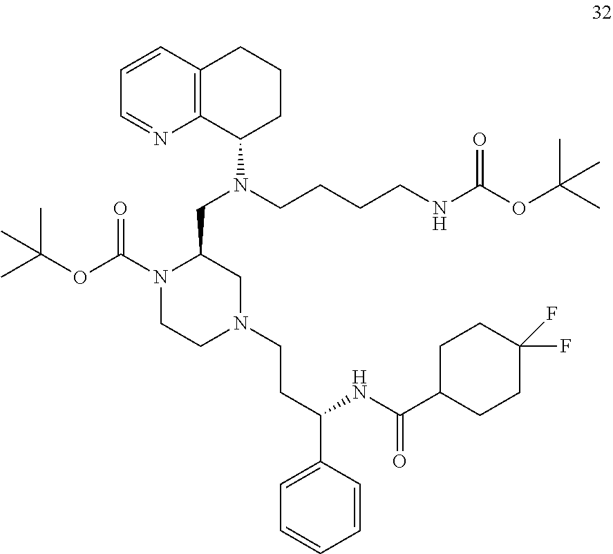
C(CCN1CC(CN(C2CCCC3=C2N=CC=C3)CCCCNC(OC(C)(C)C)=O)N(C(OC(C)(C)C)=O)CC1)(C1=CC=CC=C1)NC(C1CCC(F)(F)CC1)=O
